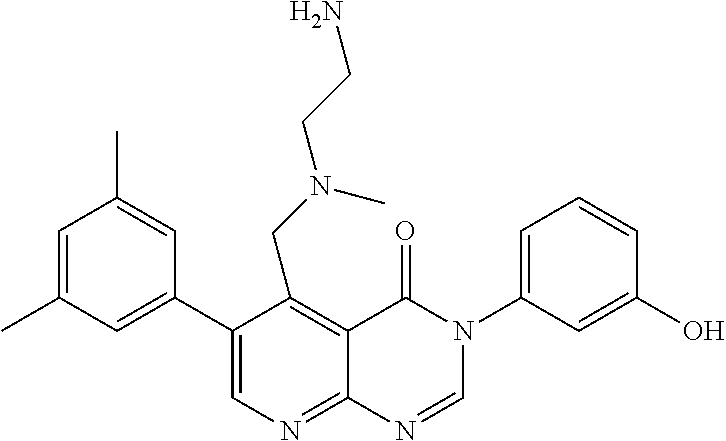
C1=C(C)C=C(C2=CN=C3C(=C2CN(CCN)C)C(=O)N(C2=CC=CC(O)=C2)C=N3)C=C1C
